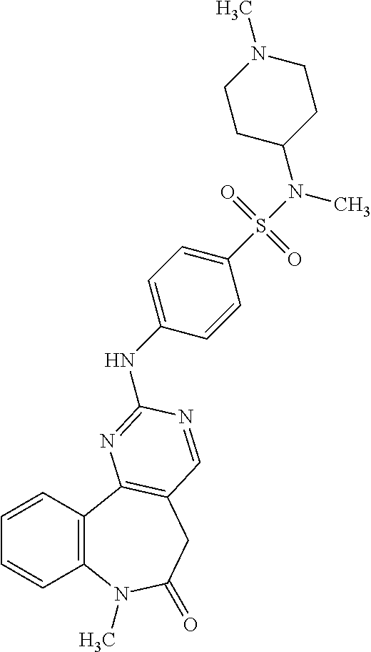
C1=CC2=C(C=C1)C1=C(CC(=O)N2C)C=NC(NC2=CC=C(S(=O)(=O)N(C)C3CCN(C)CC3)C=C2)=N1
